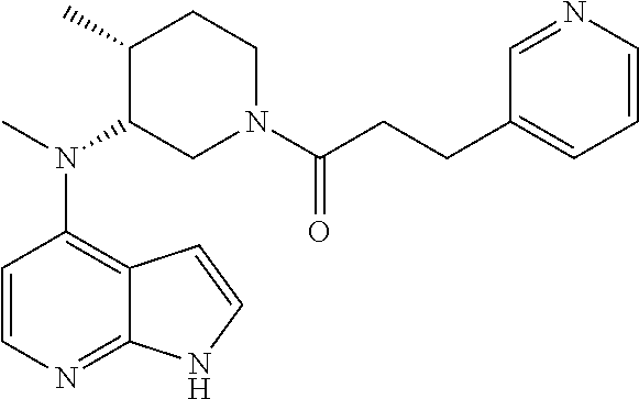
C1=CN=C2C(=C1N(C)C1CN(C(CCC3=CC=CN=C3)=O)CCC1C)C=CN2
